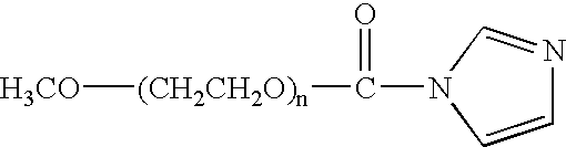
[(CH2CH2O)n]([H3CO])C(=O)N1C=NC=C1
